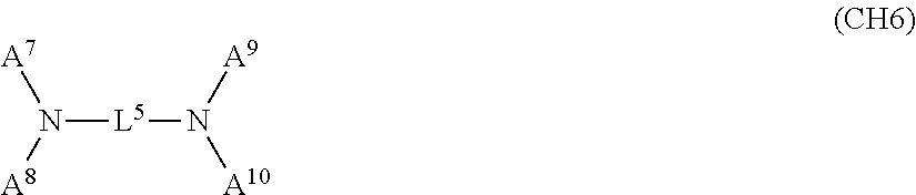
[A7]N([A8])[L5]N([A10])[A9]
